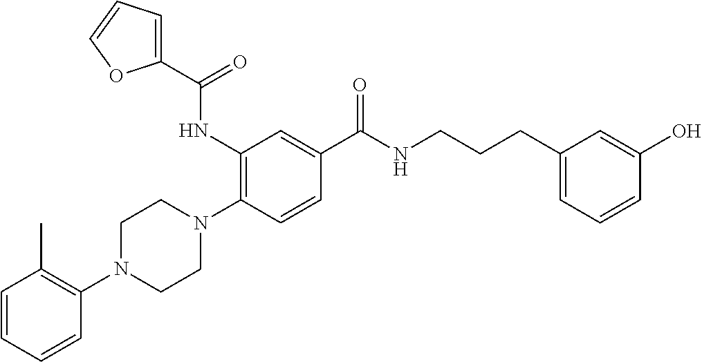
C1=CC=CC(N2CCN(C3=C(NC(C4=CC=CO4)=O)C=C(C(NCCCC4=CC=CC(O)=C4)=O)C=C3)CC2)=C1C
